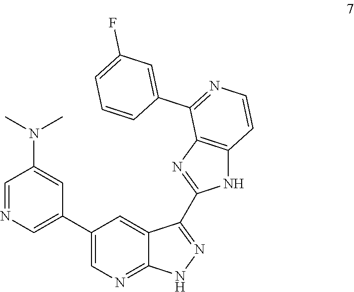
N(C1=CC(C2=CN=C3C(=C2)C(C2=NC4=C(N2)C=CN=C4C2=CC(F)=CC=C2)=NN3)=CN=C1)(C)C
